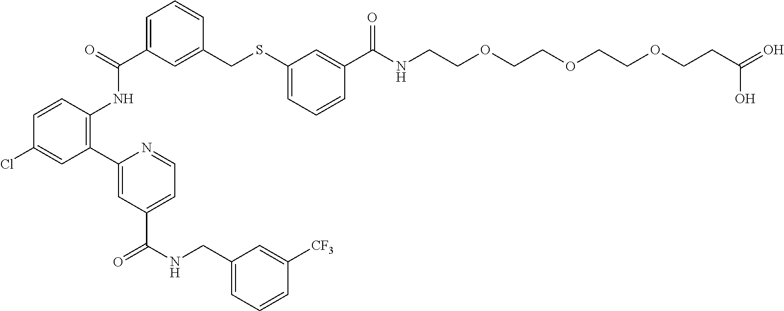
ClC1=CC(C2=CC(C(NCC3=CC=CC([CF3])=C3)=O)=CC=N2)=C(NC(C2=CC=CC(CSC3=CC=CC(C(NCCOCCOCCOCCC(=O)O)=O)=C3)=C2)=O)C=C1
